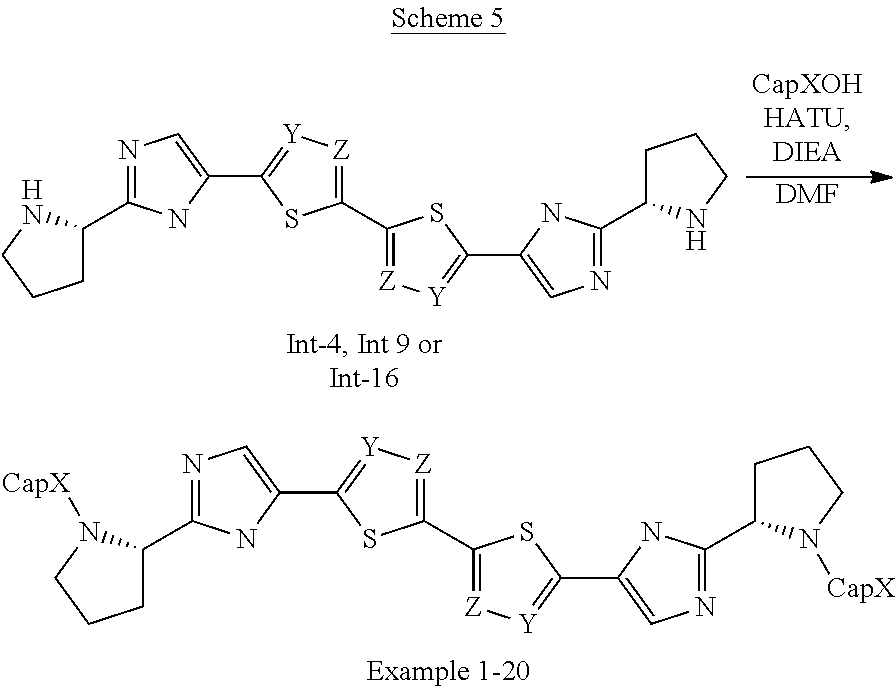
C1(C2=[Y][Z]=C(C3=[Z][Y]=C(C4=CN=C(C5CCCN5)N4)S3)S2)=CN=C(C2CCCN2)N1.[DMF].C1(C2=[Y][Z]=C(C3=[Z][Y]=C(C4=CN=C(C5CCCN5[CapX])N4)S3)S2)=CN=C(C2CCCN2[CapX])N1
